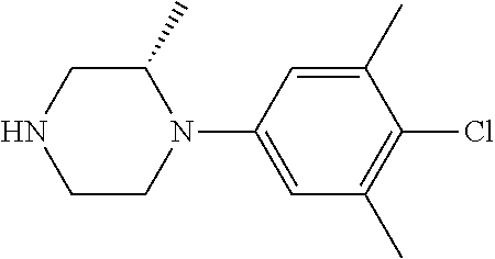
C1C(C)N(C2=CC(C)=C(Cl)C(C)=C2)CCN1
